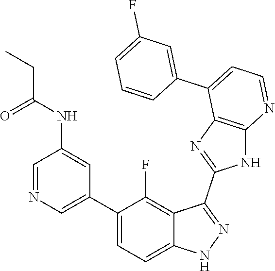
C1=NC=C(C2=CC=C3C(=C2F)C(C2=NC4=C(N2)N=CC=C4C2=CC(F)=CC=C2)=NN3)C=C1NC(=O)CC
